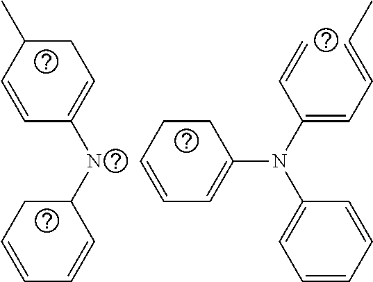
C1CC=CC=C1N(C(=CC=CC)C=C)C1=CC=CC=C1.N(C1CC=CC=C1)C1=CCC(C)C=C1
